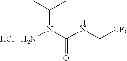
NN(C(NC[CF3])=O)C(C)C.Cl
